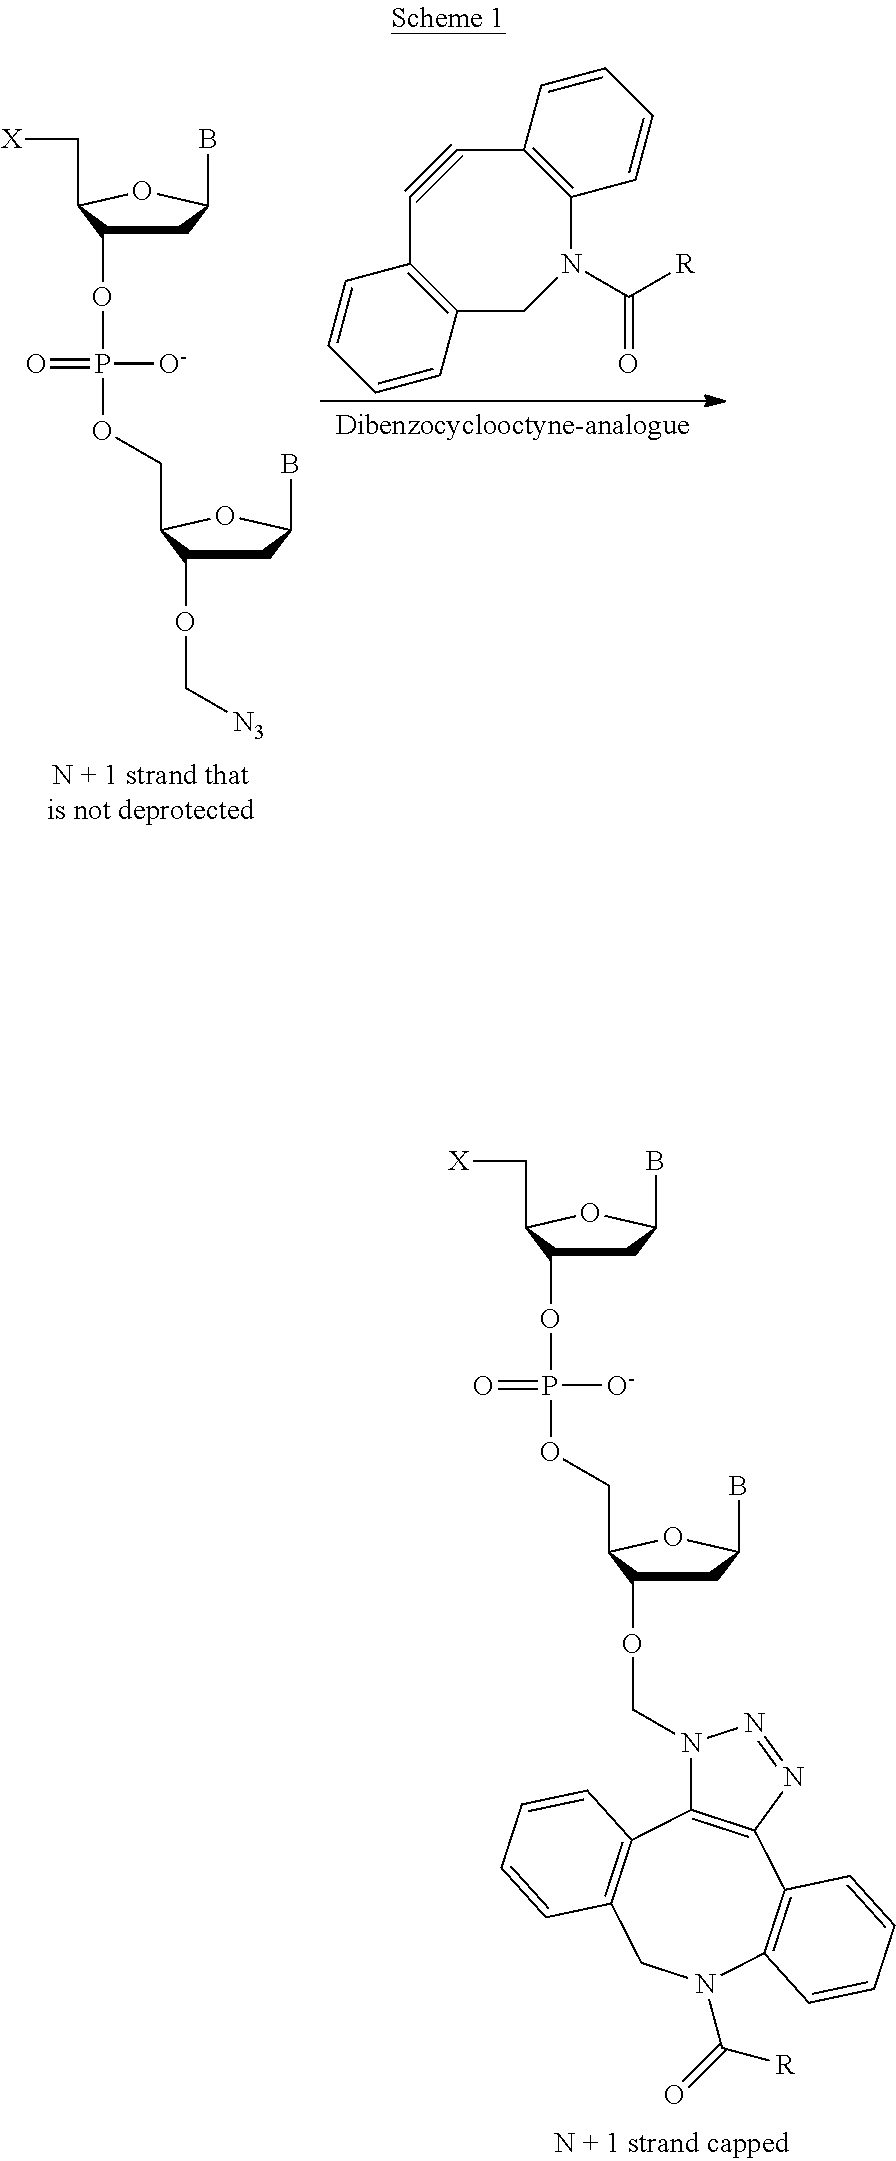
C1=CC=CC2=C1C#CC1=C(N(C([R])=O)C2)C=CC=C1.C1C(OP(OCC2C(OC[N3])CC(B)O2)([O-])=O)C(C[X])OC1B.C1C(OP(OCC2C(OCN3C4=C(N=N3)C3=C(N(C(=O)[R])CC5=C4C=CC=C5)C=CC=C3)CC(B)O2)([O-])=O)C(C[X])OC1B
